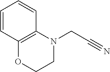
C12=C(N(CC#N)CCO1)C=CC=C2
